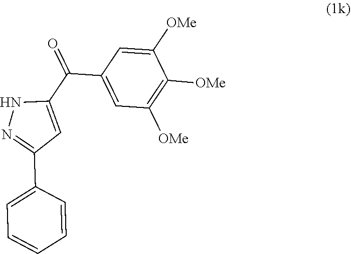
C(C1=CC([OMe])=C([OMe])C([OMe])=C1)(C1=CC(C2=CC=CC=C2)=NN1)=O
